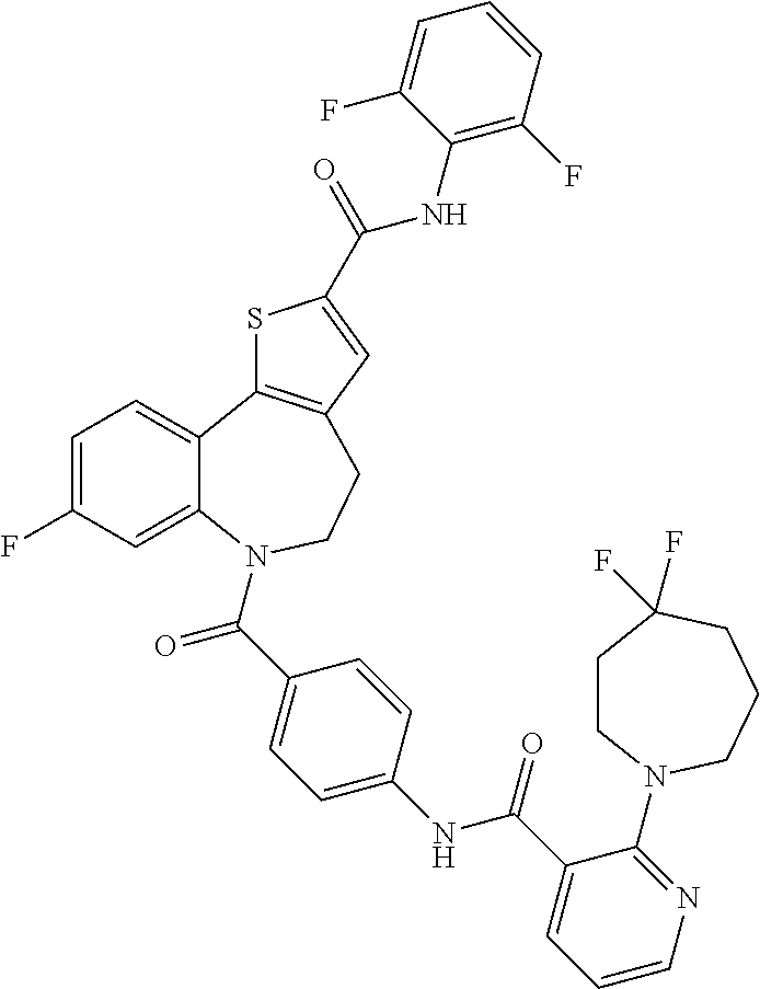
C1=C(F)C=C2C(=C1)C1=C(CCN2C(C2=CC=C(NC(C3=CC=CN=C3N3CCC(F)(F)CCC3)=O)C=C2)=O)C=C(C(NC2=C(F)C=CC=C2F)=O)S1
